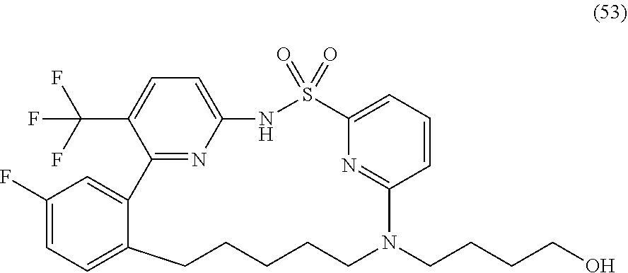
C12=CC(F)=CC=C1CCCCCN(CCCCO)C1=NC(=CC=C1)S(=O)(=O)NC1=CC=C(C(F)(F)F)C2=N1
